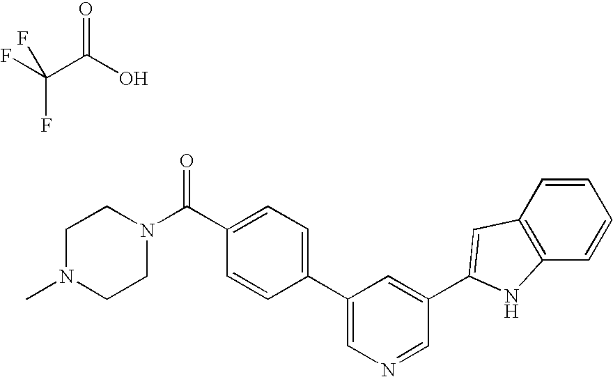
C1=CC2=C(C=C1)NC(C1=CC(C3=CC=C(C(N4CCN(C)CC4)=O)C=C3)=CN=C1)=C2.FC(C(O)=O)(F)F
